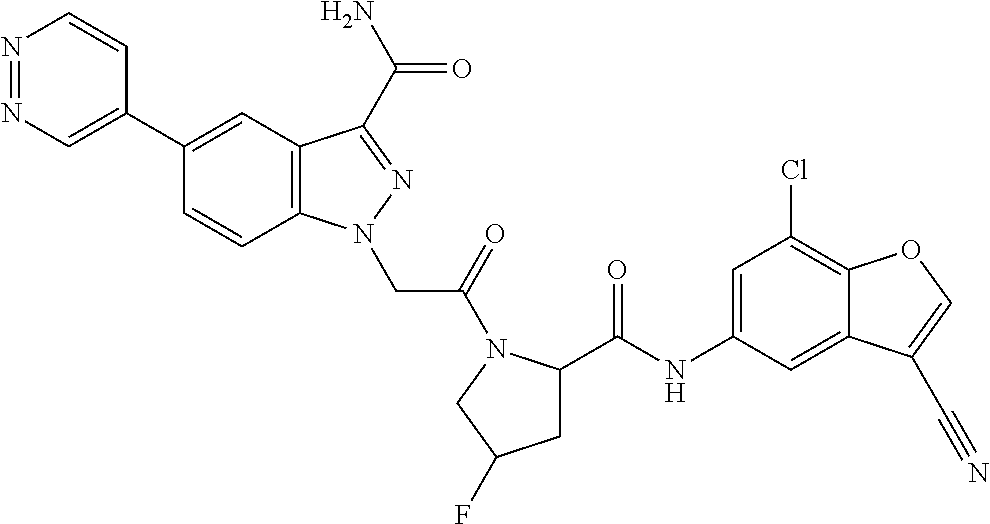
N1=NC=C(C2=CC3=C(C=C2)N(CC(=O)N2C(C(NC4=CC(Cl)=C5C(=C4)C(C#N)=CO5)=O)CC(F)C2)N=C3C(N)=O)C=C1
